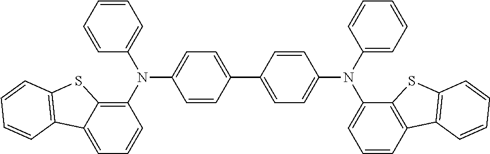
C1(C2=CC=C(N(C3=C4C(=CC=C3)C3=C(S4)C=CC=C3)C3=CC=CC=C3)C=C2)=CC=C(N(C2=CC=CC=C2)C2=CC=CC3=C2SC2=C3C=CC=C2)C=C1
